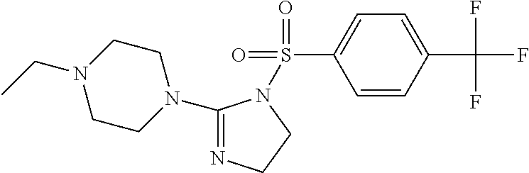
C1(N2CCN(CC)CC2)=NCCN1S(C1=CC=C(C(F)(F)F)C=C1)(=O)=O
